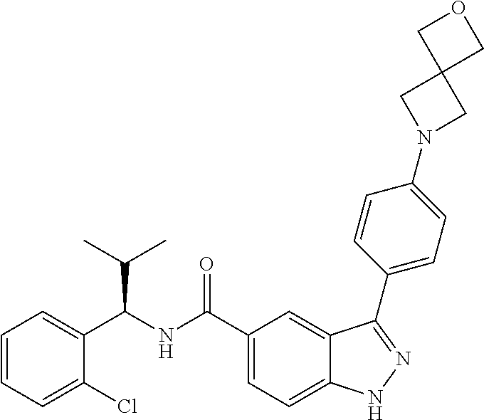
C1=CC=C(Cl)C(C(NC(C2=CC=C3C(=C2)C(C2=CC=C(N4CC5(C4)COC5)C=C2)=NN3)=O)C(C)C)=C1
